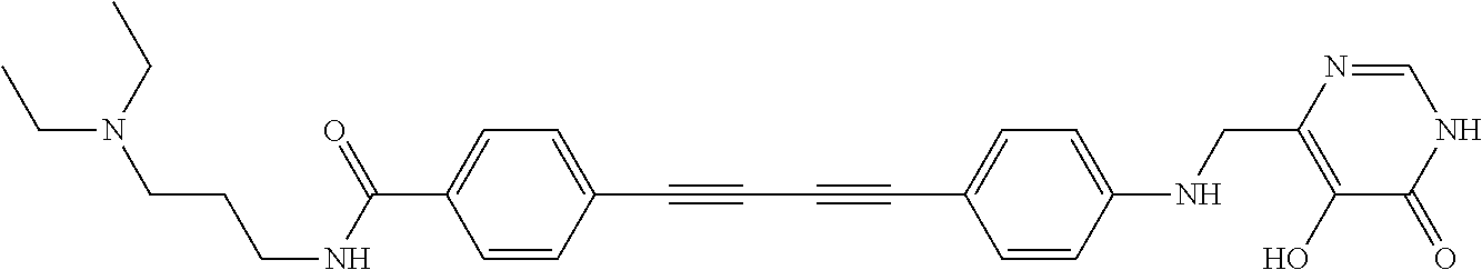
C1=CC(C#CC#CC2=CC=C(NCC3=C(O)C(=O)NC=N3)C=C2)=CC=C1C(NCCCN(CC)CC)=O
